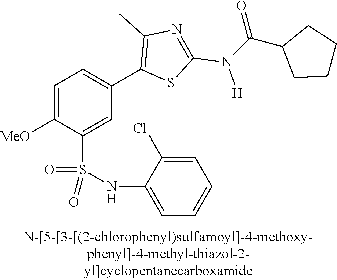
C1=C([MeO])C(S(NC2=CC=CC=C2Cl)(=O)=O)=CC(C2=C(C)N=C(N([H])C(C3CCCC3)=O)S2)=C1
